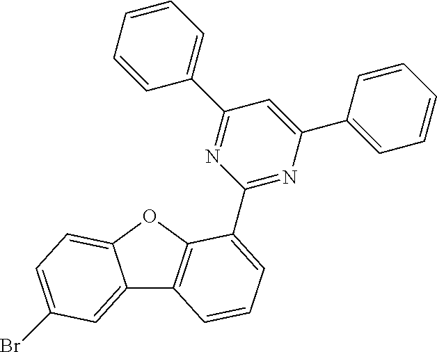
C12=CC(Br)=CC=C1OC1=C2C=CC=C1C1=NC(C2=CC=CC=C2)=CC(C2=CC=CC=C2)=N1
